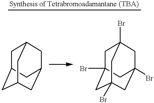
C12CC3CC(CC(C3)C1)C2.C12(Br)CC3(Br)CC(Br)(CC(Br)(C3)C1)C2
